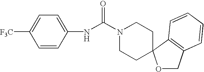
C1=CC(NC(N2CCC3(CC2)OCC2=C3C=CC=C2)=O)=CC=C1[F3C]
